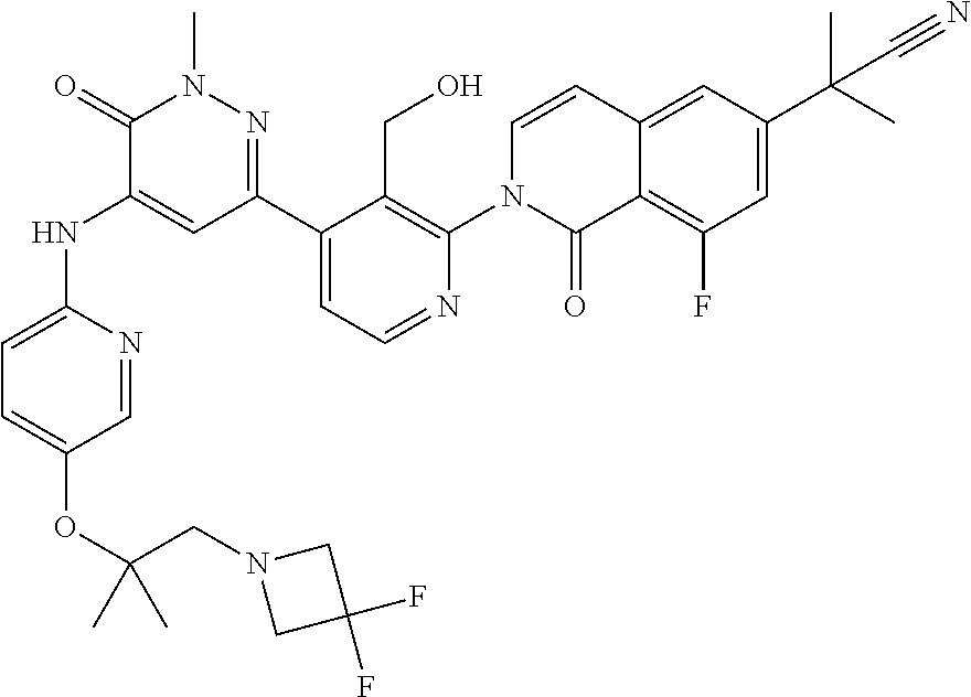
C1=C(OC(CN2CC(F)(F)C2)(C)C)C=NC(NC2=CC(C3=CC=NC(N4C=CC5=CC(C(C)(C)C#N)=CC(F)=C5C4=O)=C3CO)=NN(C)C2=O)=C1
